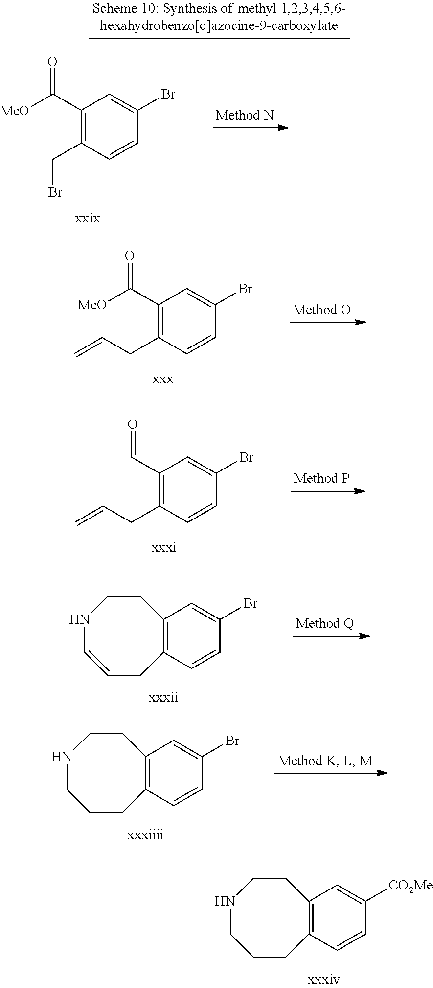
C1(C([MeO])=O)=C(CBr)C=CC(Br)=C1.C1(C([MeO])=O)=C(CC=C)C=CC(Br)=C1.C1(C=O)=C(CC=C)C=CC(Br)=C1.C12=C(C=CC(Br)=C1)CC=CNCC2.C12=C(C=CC(Br)=C1)CCCNCC2.C12=C(C=CC([CO2Me])=C1)CCCNCC2
